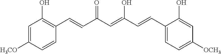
C1=C([H3CO])C=CC(C=CC(C=C(O)C=CC2=CC=C([OCH3])C=C2O)=O)=C1O
